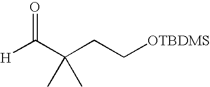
[H]C(C(CC[OTBDMS])(C)C)=O
